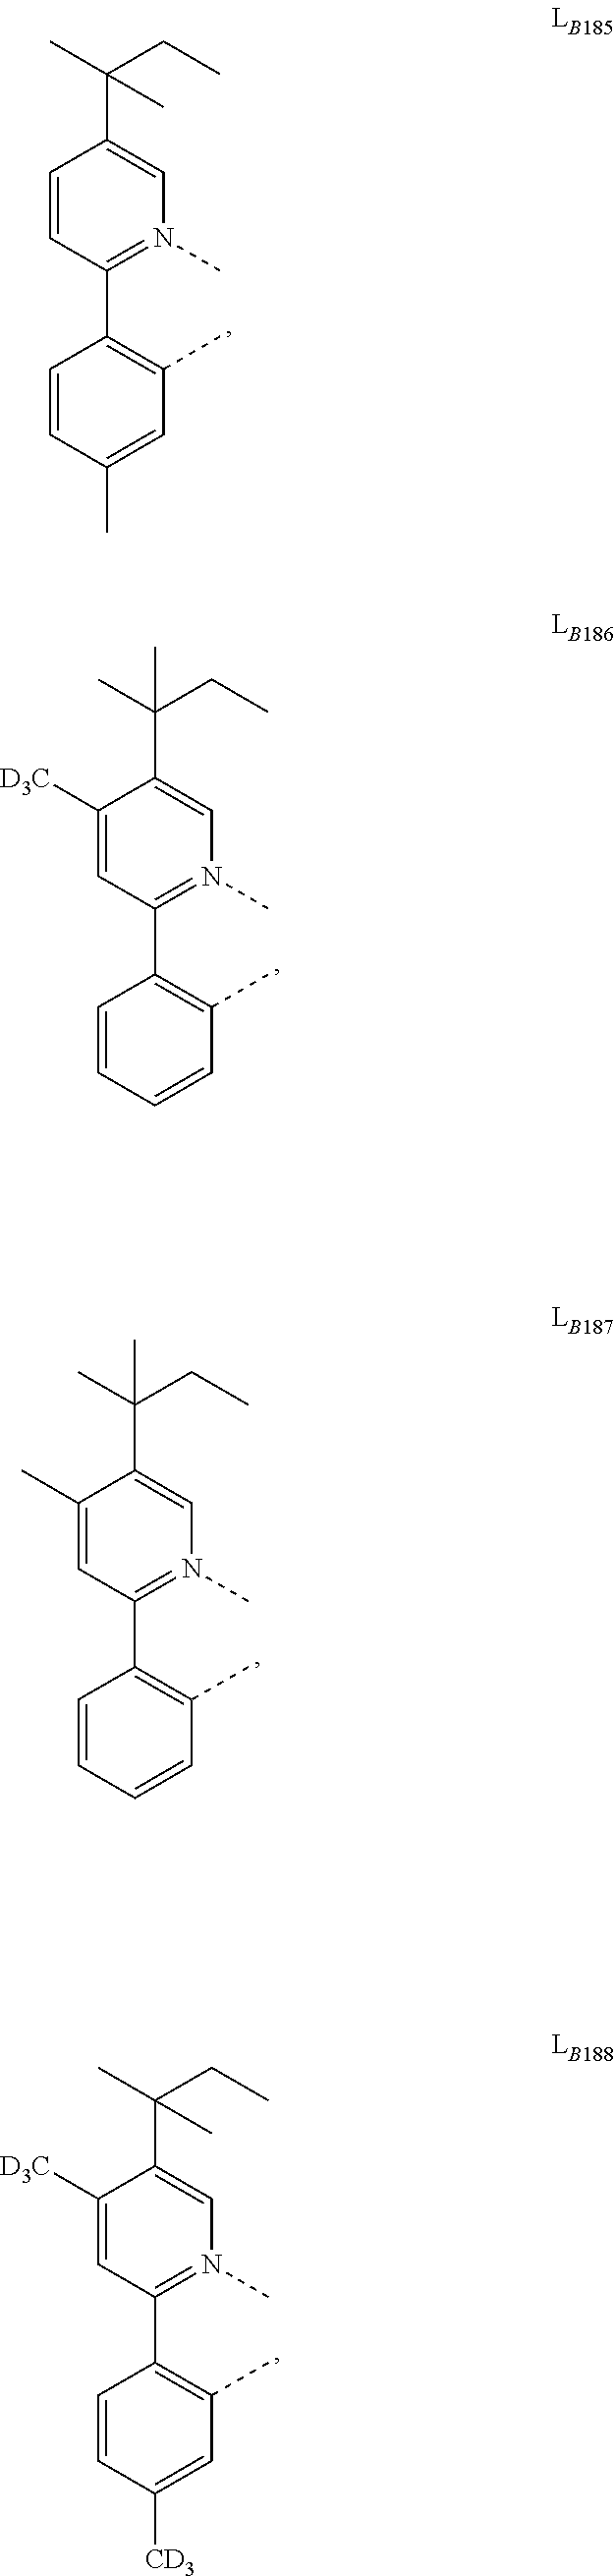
C1=CC(C2=C(C)C=C(C)C=C2)=N(C)C=C1C(C)(CC)C.C1([D3C])=CC(C2=C(C)C=CC=C2)=N(C)C=C1C(C)(CC)C.C1(C)=CC(C2=C(C)C=CC=C2)=N(C)C=C1C(C)(CC)C.C1([D3C])=CC(C2=C(C)C=C([CD3])C=C2)=N(C)C=C1C(C)(CC)C
